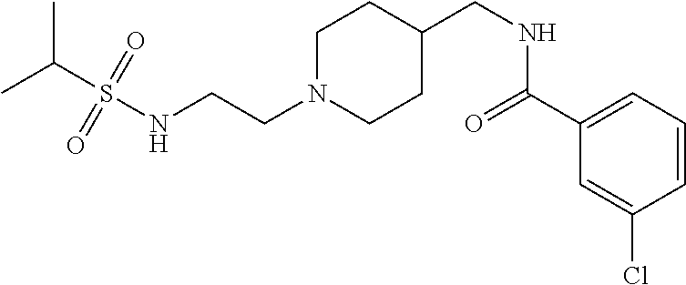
C(CN1CCC(CNC(C2=CC=CC(Cl)=C2)=O)CC1)NS(C(C)C)(=O)=O
